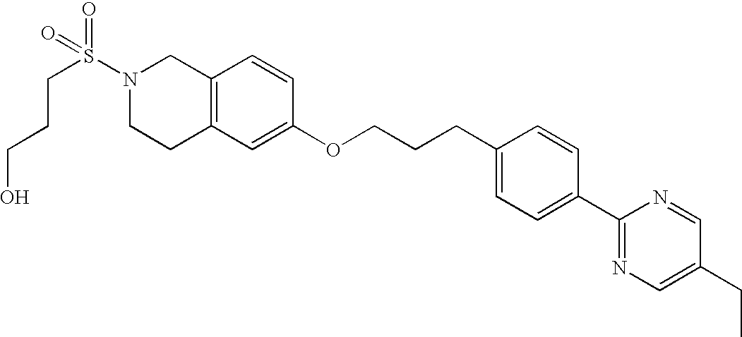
C1(OCCCC2=CC=C(C3=NC=C(CC)C=N3)C=C2)=CC2=C(C=C1)CN(S(=O)(=O)CCCO)CC2
